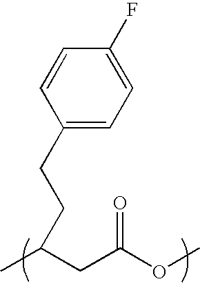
C1(CCC(C)CC(OC)=O)=CC=C(F)C=C1
